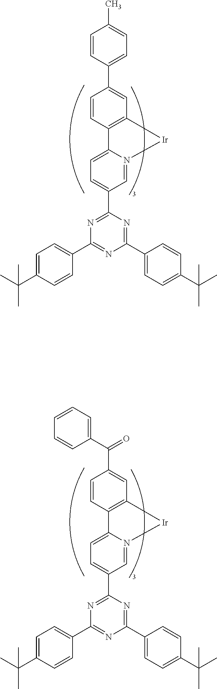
C1=CC2=C(C=C1C1=CC=C(C)C=C1)[Ir]N1=CC(C3=NC(C4=CC=C(C(C)(C)C)C=C4)=NC(C4=CC=C(C(C)(C)C)C=C4)=N3)=CC=C21.C1=CC2=C(C=C1C(=O)C1=CC=CC=C1)[Ir]N1=CC(C3=NC(C4=CC=C(C(C)(C)C)C=C4)=NC(C4=CC=C(C(C)(C)C)C=C4)=N3)=CC=C21
